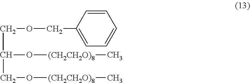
C(C(O[(CH2CH2O)8]C)CO[(CH2CH2O)8]C)OCC1=CC=CC=C1
